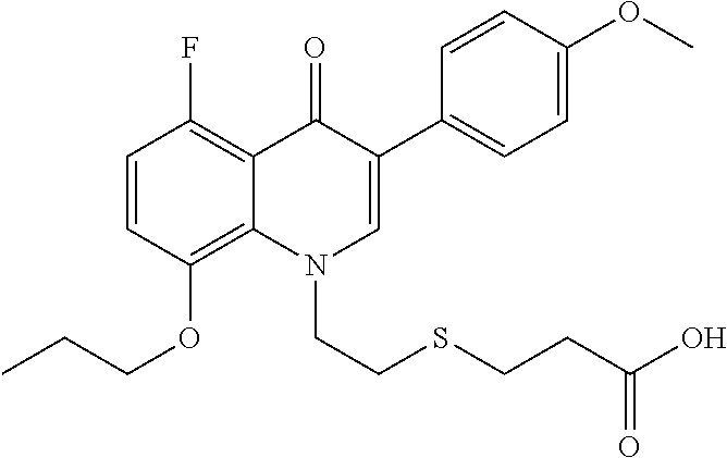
C1=CC(OCCC)=C2C(=C1F)C(=O)C(C1=CC=C(OC)C=C1)=CN2CCSCCC(O)=O
